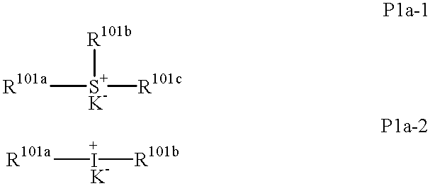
[R101a][S+K-]([R101c])[R101b].[ + I K-]([R101b])[R101a]
